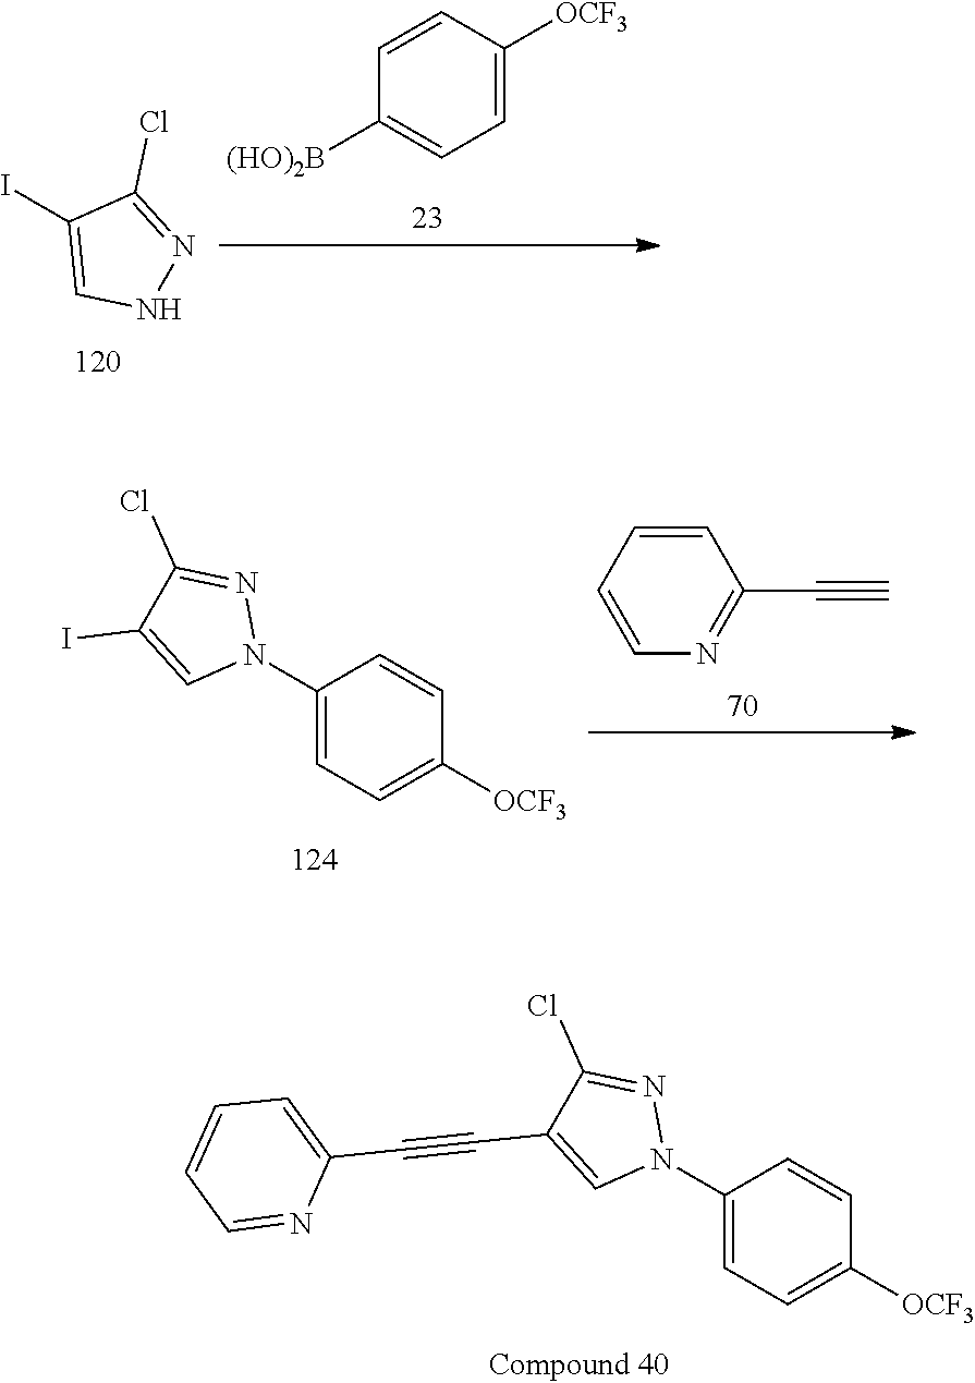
C1(N2N=C(Cl)C(C#CC3=CC=CC=N3)=C2)=CC=C([OCF3])C=C1.C1(I)=CNN=C1Cl.C1=CC([OCF3])=CC=C1[(HO)2B].C1(N2N=C(Cl)C(I)=C2)=CC=C([OCF3])C=C1.C1=CC=CN=C1C#C
